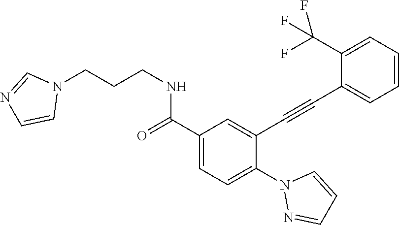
C1(C(=O)NCCCN2C=NC=C2)=CC=C(N2N=CC=C2)C(C#CC2=CC=CC=C2C(F)(F)F)=C1
